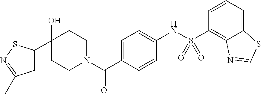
C1CN(C(C2=CC=C(NS(=O)(=O)C3=C4C(=CC=C3)SC=N4)C=C2)=O)CCC1(O)C1=CC(C)=NS1
